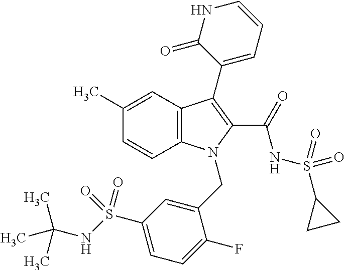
C1(C)=CC2=C(C=C1)N(CC1=CC(S(NC(C)(C)C)(=O)=O)=CC=C1F)C(C(=O)NS(=O)(=O)C1CC1)=C2C1=CC=CNC1=O
